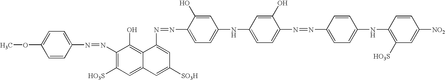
COC1=CC=C(N=NC2=C([HO3S])C=C3C(=C2O)C(N=NC2=CC=C(NC4=CC=C(N=NC5=CC=C(NC6=C([HO3S])C=C([NO2])C=C6)C=C5)C(O)=C4)C=C2O)=CC([SO3H])=C3)C=C1
